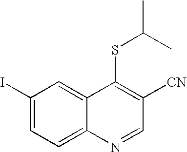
C1(I)=CC=C2C(=C1)C(SC(C)C)=C([CN])C=N2
